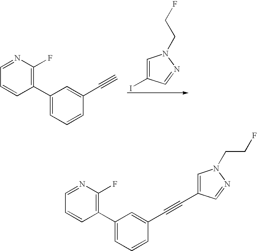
C1(C2=CC=CC(C#C)=C2)=C(F)N=CC=C1.C1=C(I)C=NN1CCF.C1(C2=CC=CC(C#CC3=CN(CCF)N=C3)=C2)=C(F)N=CC=C1
